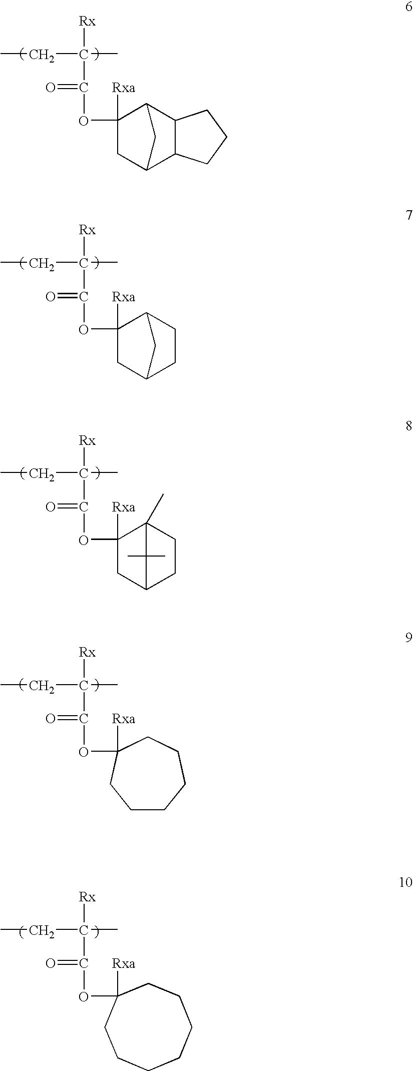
[Rx]C(C)(CC)C(=O)OC1([Rxa])CC2C3C(C1C2)CCC3.[Rx]C(C)(CC)C(=O)OC1([Rxa])CC2CCC1C2.[Rx]C(C)(CC)C(=O)OC1([Rxa])CC2CCC1(C)C2(C)C.[Rx]C(C)(CC)C(=O)OC1([Rxa])CCCCCC1.[Rx]C(C)(CC)C(=O)OC1([Rxa])CCCCCCC1
